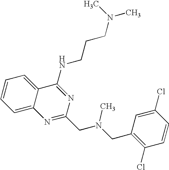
C12=CC=CC=C1C(NCCCN(C)C)=NC(CN(CC1=C(Cl)C=CC(Cl)=C1)C)=N2
